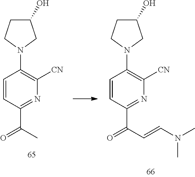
C1=CC(C(=O)C)=NC([CN])=C1N1CC(O)CC1.C1=CC(C(=O)C=CN(C)C)=NC([CN])=C1N1CC(O)CC1
